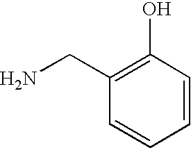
C1(CN)=C(O)C=CC=C1
